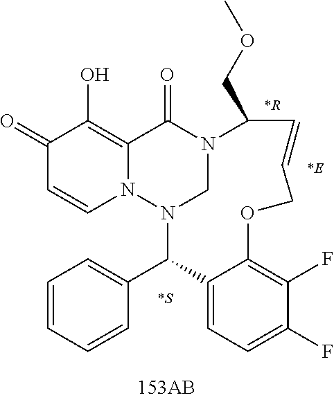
C1(=O)C=CN2C(=C1O)C(=O)N1CN2C(C2=CC=CC=C2)C2=CC=C(F)C(F)=C2OCC=CC1COC.[*S].[*R].[*E]
